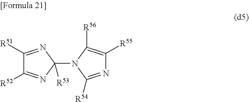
C1([R51])=NC([R53])(N2C([R56])=C([R55])N=C2[R54])N=C1[R52]
